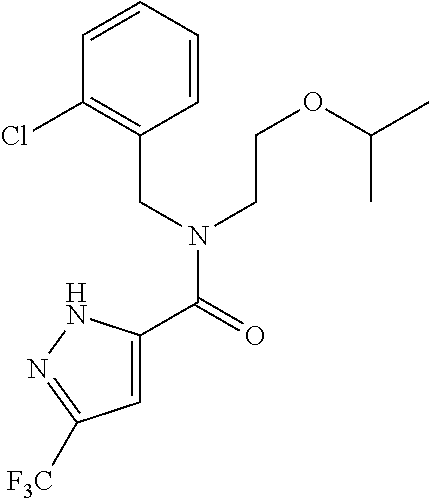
C1=C(C(=O)N(CC2=C(Cl)C=CC=C2)CCOC(C)C)NN=C1[F3C]
